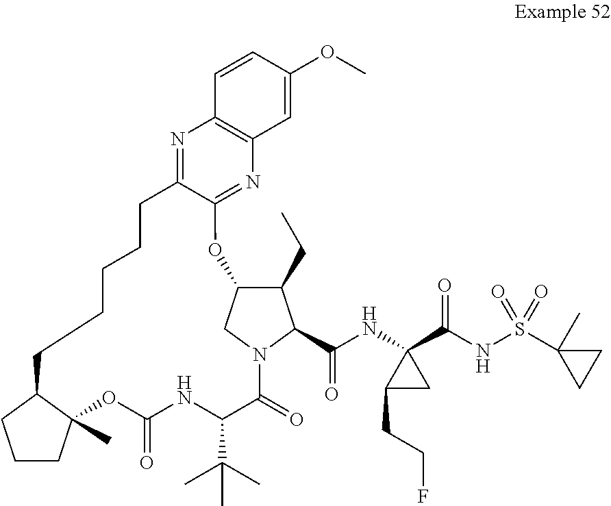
C1CCCCC2=NC3=C(N=C2OC2C(CC)C(C(NC4(C(NS(=O)(=O)C5(C)CC5)=O)C(CCF)C4)=O)N(C2)C(=O)C(C(C)(C)C)NC(=O)OC2(C)CCCC12)C=C(OC)C=C3
